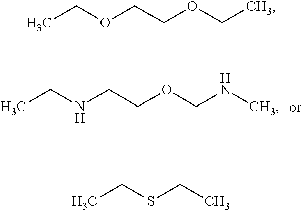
CCNCCOCNC.CCOCCOCC.CCSCC
